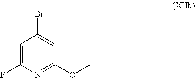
C1=C(F)N=C(OC)C=C1Br
